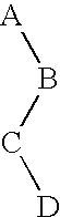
[A]BC[D]
